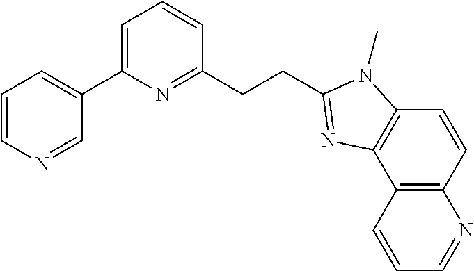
C1(C2=CC=CC(CCC3=NC4=C(C=CC5=C4C=CC=N5)N3C)=N2)=CC=CN=C1
